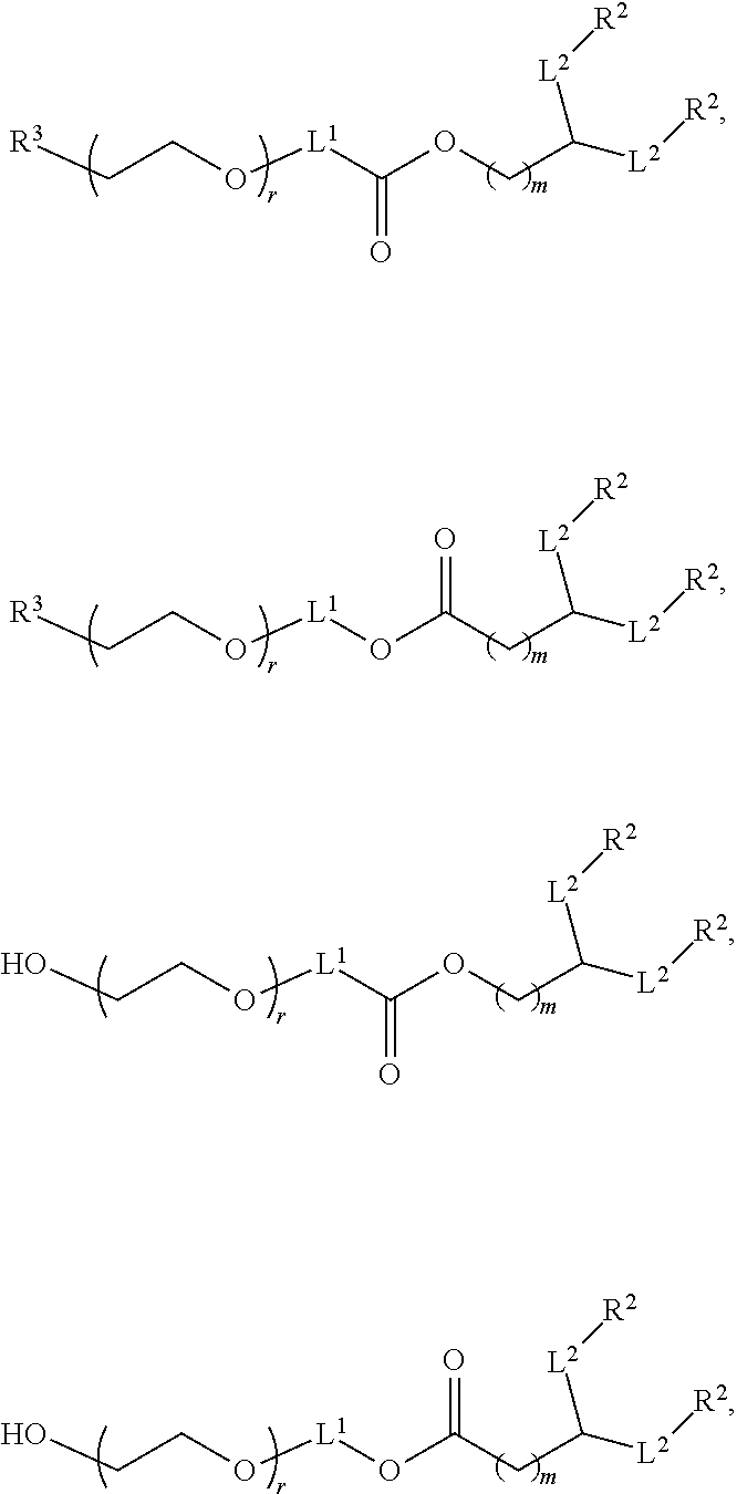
[R3]CCO[L1]C(OCC([L2][R2])[L2][R2])=O.OCCO[L1]C(OCC([L2][R2])[L2][R2])=O.[R3]CCO[L1]OC(CC([L2][R2])[L2][R2])=O.OCCO[L1]OC(CC([L2][R2])[L2][R2])=O
